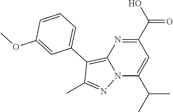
C1(C(O)=O)=NC2=C(C3=CC=CC(OC)=C3)C(C)=NN2C(C(C)C)=C1
